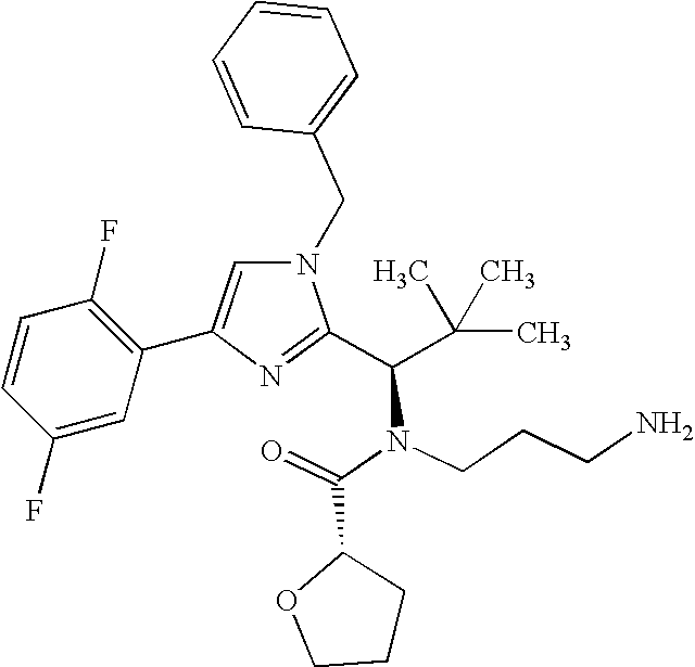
N1(CC2=CC=CC=C2)C=C(C2=C(F)C=CC(F)=C2)N=C1C(C(C)(C)C)N(C(=O)C1OCCC1)CCCN
